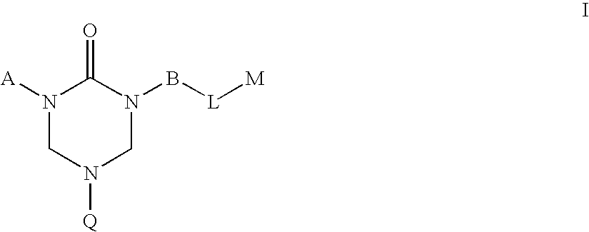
N1([A])CN([Q])CN(B[L][M])C1=O
